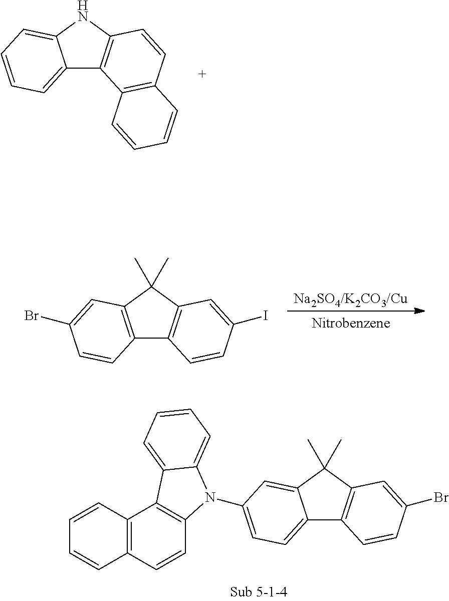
C12=CC=C(N3C4=C(C5=C(C=C4)C=CC=C5)C4=CC=CC=C34)C=C1C(C)(C)C1=C2C=CC(Br)=C1.C12=CC=CC=C1NC1=C2C2=C(C=C1)C=CC=C2.C12=C(C(C)(C)C3=C1C=CC(I)=C3)C=C(Br)C=C2
